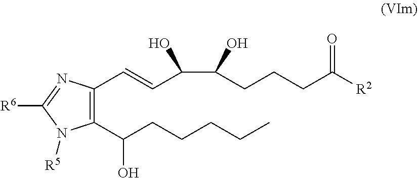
C1(C(CCCCC)O)=C(C=CC(C(CCCC([R2])=O)O)O)N=C([R6])N1[R5]
